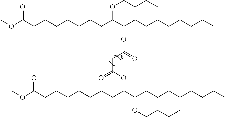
COC(CCCCCCCC(C(CCCCCCCC)OC(CC(=O)OC(C(OCCCC)CCCCCCCC)CCCCCCCC(OC)=O)=O)OCCCC)=O
